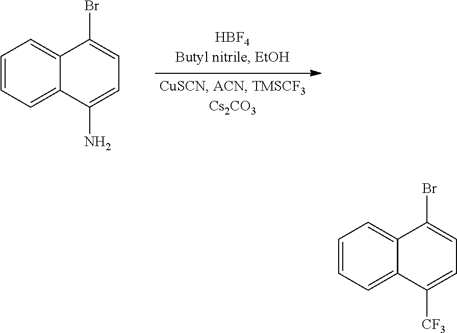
C1=CC=C2C(=C1)C(Br)=CC=C2N.C1=CC=C2C(=C1)C(Br)=CC=C2[CF3]
